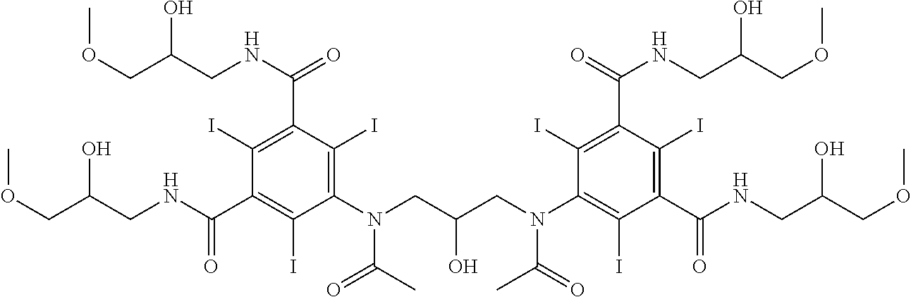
C1(I)=C(C(NCC(COC)O)=O)C(I)=C(N(CC(CN(C2=C(I)C(C(NCC(COC)O)=O)=C(I)C(C(=O)NCC(COC)O)=C2I)C(=O)C)O)C(C)=O)C(I)=C1C(NCC(COC)O)=O
